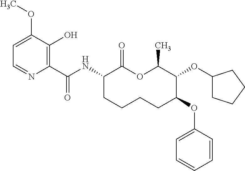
C1(C(NC2C(=O)OC(C)C(OC3CCCC3)C(OC3=CC=CC=C3)CCCC2)=O)=C(O)C(OC)=CC=N1
